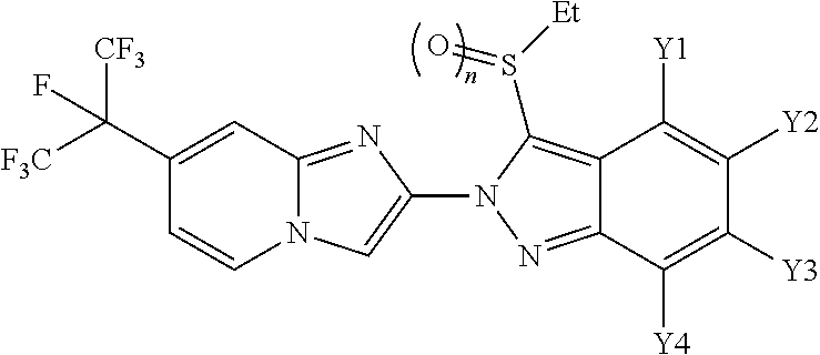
N12C(=NC(N3N=C4C(=C3S([Et])=O)C([Y1])=C([Y2])C([Y3])=C4[Y4])=C1)C=C(C([F3C])([CF3])F)C=C2
